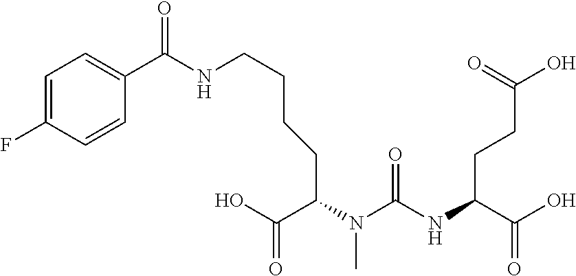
C(CC(N(C(NC(C(O)=O)CCC(O)=O)=O)C)C(O)=O)CCNC(C1=CC=C(F)C=C1)=O
